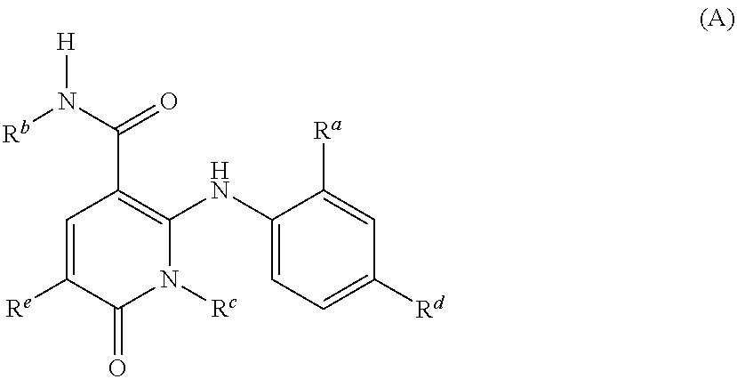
C1(NC2=C(C(=O)N([Rb])[H])C=C([Re])C(=O)N2[Rc])=CC=C([Rd])C=C1[Ra]
